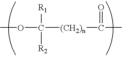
COC([(CH2)n]C(C)=O)([R1])[R2]
